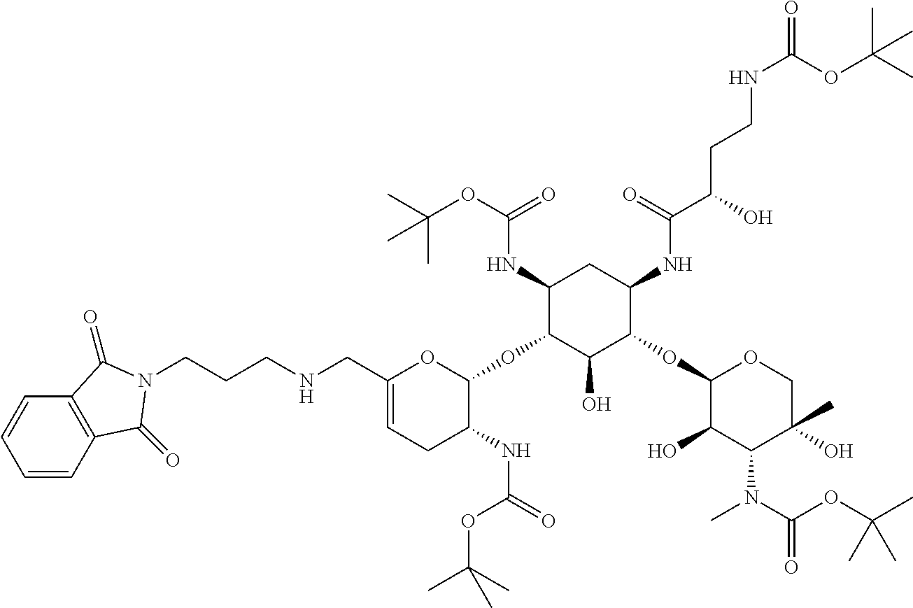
C1(NC(OC(C)(C)C)=O)C(OC2OC(CNCCCN3C(=O)C4=C(C=CC=C4)C3=O)=CCC2NC(=O)OC(C)(C)C)C(O)C(OC2C(O)C(N(C)C(OC(C)(C)C)=O)C(O)(C)CO2)C(NC(C(O)CCNC(=O)OC(C)(C)C)=O)C1
